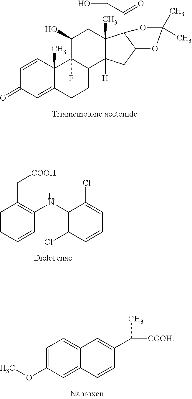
C1=CC2(C)C(=CC1=O)CCC1C2(F)C(O)CC2(C)C1([H])CC1C2(C(=O)CO)OC(C)(C)O1.C(C1=C(NC2=C(Cl)C=CC=C2Cl)C=CC=C1)[COOH].C1=C(OC)C=C2C(=C1)C=C(C([COOH])C)C=C2
